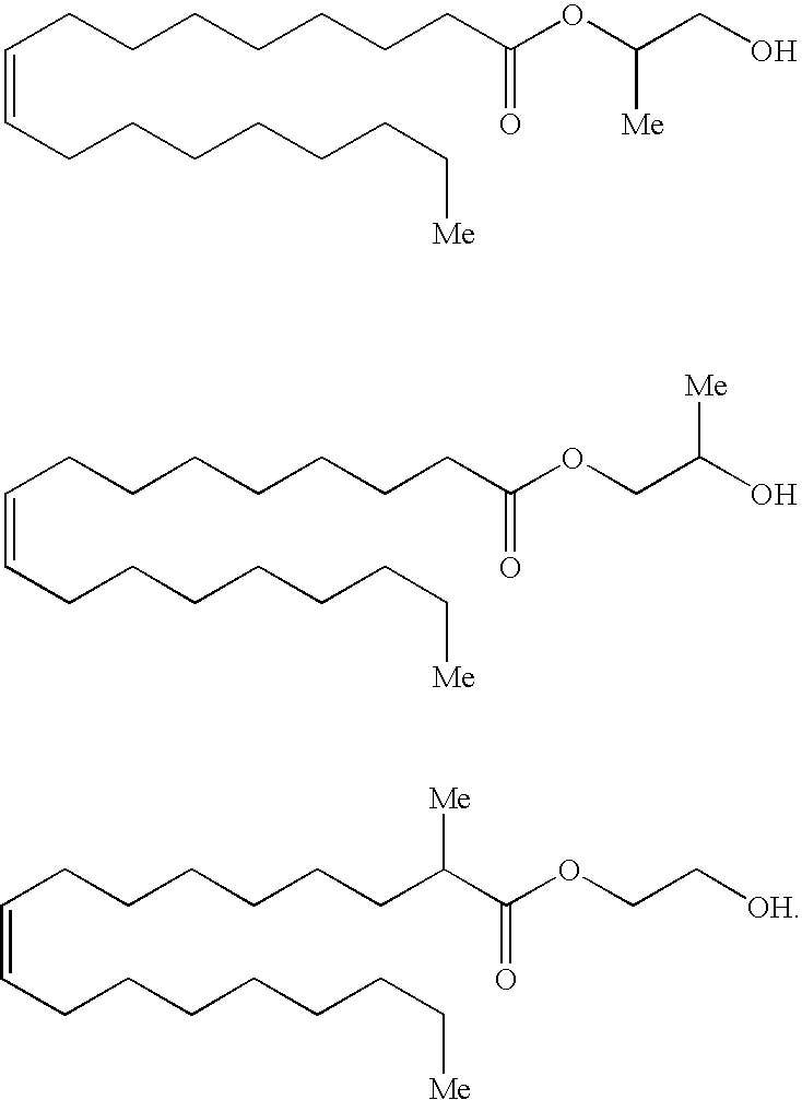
C(=CCCCCCCCC(OC(CO)[Me])=O)CCCCCCC[Me].C(=CCCCCCCCC(OCC(O)[Me])=O)CCCCCCC[Me].C(=CCCCCCCC(C(OCC[OH])=O)[Me])CCCCCCC[Me]
